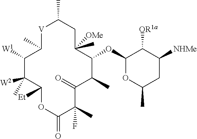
[V]1C(C)CC(C)([OMe])C(OC2OC(C)CC([NHMe])C2[OR1a])C(C)C(=O)C(C)(F)C(=O)OC([Et])C(C)([W2])C([W1])C1C
